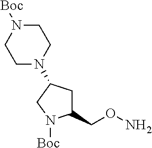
C1(CON)CC(N2CCN([Boc])CC2)CN1[Boc]
